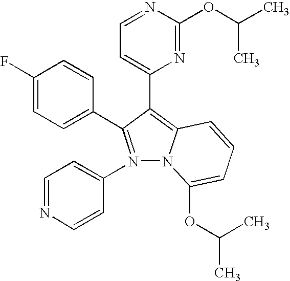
C1(F)=CC=C(C2=N(C3=CC=NC=C3)N3C(=C2C2=CC=NC(OC(C)C)=N2)C=CC=C3OC(C)C)C=C1
